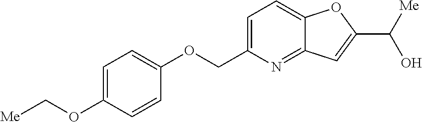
C1=C(COC2=CC=C(OC[Me])C=C2)N=C2C(=C1)OC(C([Me])O)=C2
